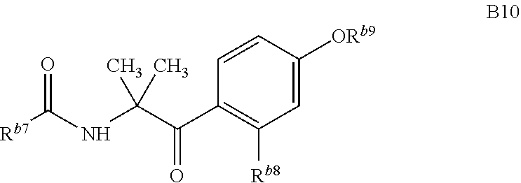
O=C(NC(C(C1=C([Rb8])C=C([ORb9])C=C1)=O)(C)C)[Rb7]
